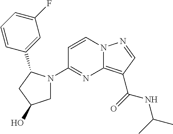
C12=C(C(=O)NC(C)C)C=NN1C=CC(N1CC(O)CC1C1=CC(F)=CC=C1)=N2
